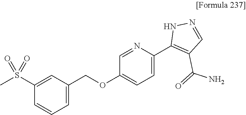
C1=C(COC2=CC=C(C3=C(C(=O)N)C=NN3)N=C2)C=C(S(C)(=O)=O)C=C1
